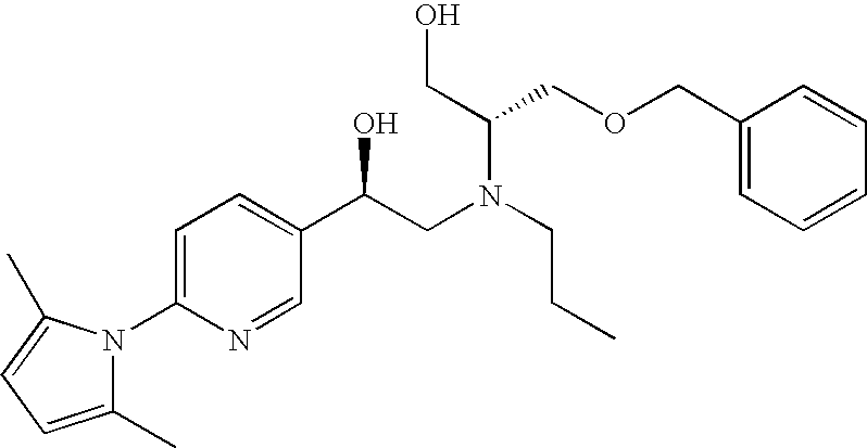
C1=C(N2C(C)=CC=C2C)N=CC(C(CN(C(COCC2=CC=CC=C2)CO)CCC)O)=C1
